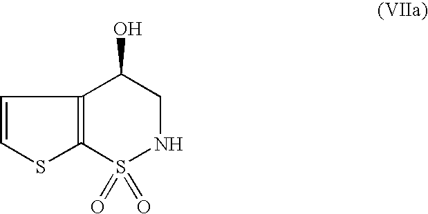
C12=C(S(=O)(=O)NCC1O)SC=C2
